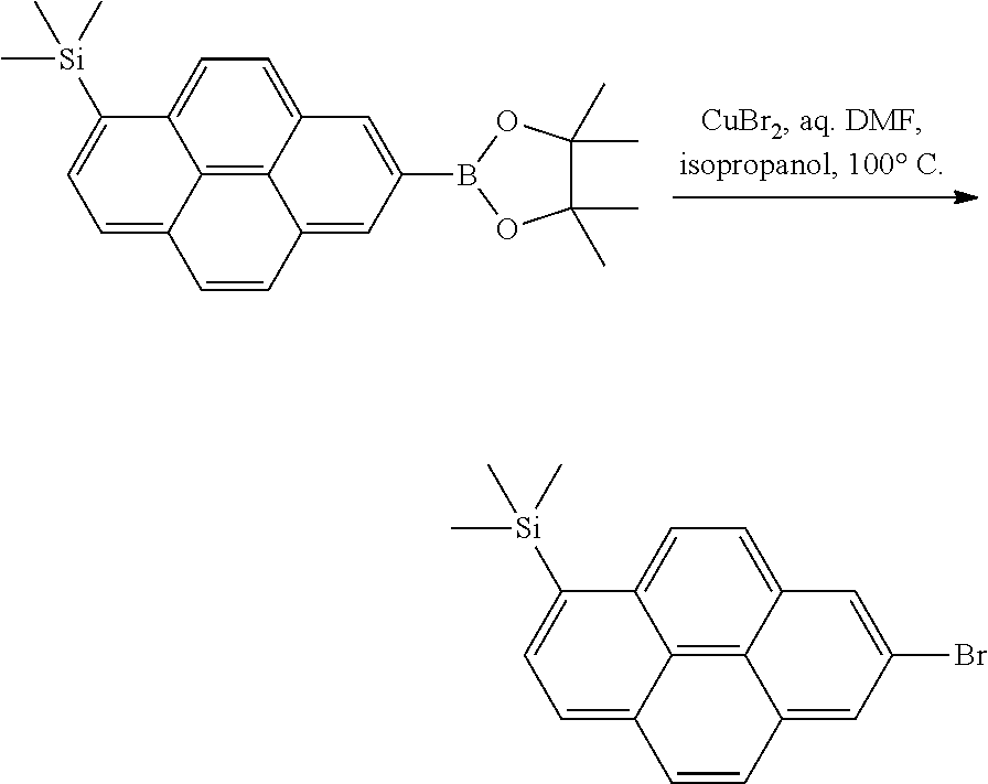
C12=C3C4=CC=C1C([Si](C)(C)C)=CC=C2C=CC3=CC(Br)=C4.C12=C3C4=CC=C1C([Si](C)(C)C)=CC=C2C=CC3=CC(B1OC(C)(C)C(C)(C)O1)=C4
